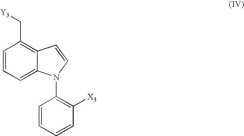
[Y3]CC1=C2C(=CC=C1)N(C1=C([X3])C=CC=C1)C=C2
